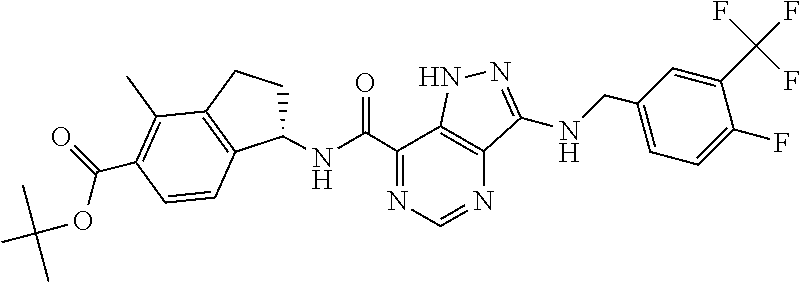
O=C(C1=NC=NC2=C1NN=C2NCC1=CC=C(F)C(C(F)(F)F)=C1)NC1CCC2=C1C=CC(C(=O)OC(C)(C)C)=C2C
